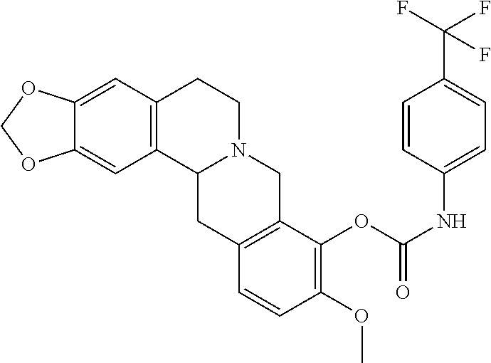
C12=C(C=C3C(=C1)OCO3)CCN1C2CC2=C(C1)C(OC(NC1=CC=C(C(F)(F)F)C=C1)=O)=C(OC)C=C2
